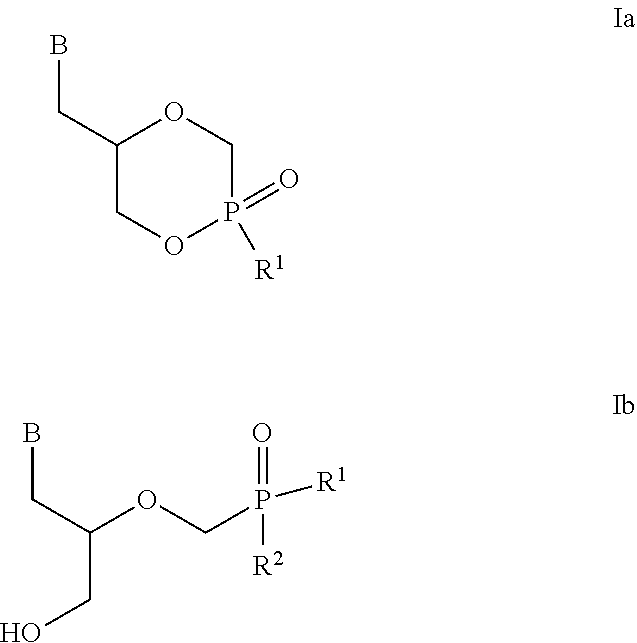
C1(CB)COP(=O)([R1])CO1.C(CO)(OCP([R2])(=O)[R1])CB
